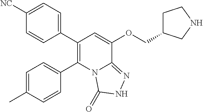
C1(C2=CC=C([NC])C=C2)=C(C2=CC=C(C)C=C2)N2C(=NNC2=O)C(OCC2CCNC2)=C1
